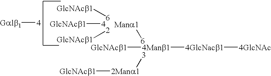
[Mana1][6].[3][2Mana1][GlcNAcb1].[4Manb1]([4GlcNacb1][4GlcNAc])[GlcNAcb1].[GlcNAcb1][6].[2][GlcNAcb1].[Galb1][4].[GlcNAcb1][4]
